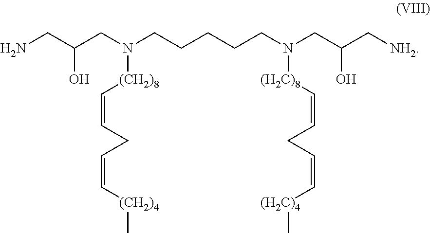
N(CCCCCN([(H2C)8]C=CCC=C[(H2C)4]C)CC(C[NH2])O)(CC(CN)O)[(CH2)8]C=CCC=C[(CH2)4]C
